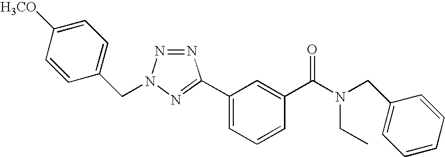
C1=CC(CN2N=NC(C3=CC=CC(C(=O)N(CC)CC4=CC=CC=C4)=C3)=N2)=CC=C1[H3CO]
